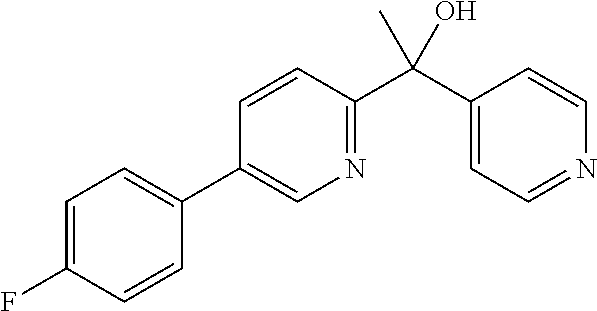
C1=C(F)C=CC(C2=CN=C(C(C3=CC=NC=C3)(O)C)C=C2)=C1
